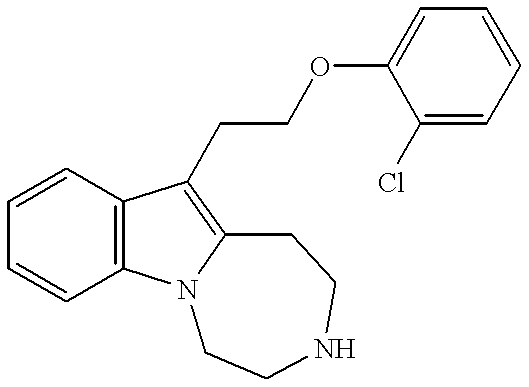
C1=CC2=C(C=C1)N1C(=C2CCOC2=CC=CC=C2Cl)CCNCC1
